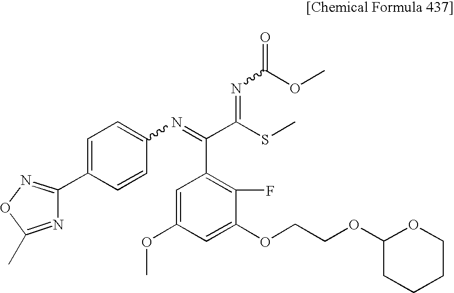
N1=C(C)ON=C1C1=CC=C(N=C(C(SC)=NC(=O)OC)C2=C(F)C(OCCOC3CCCCO3)=CC(OC)=C2)C=C1
